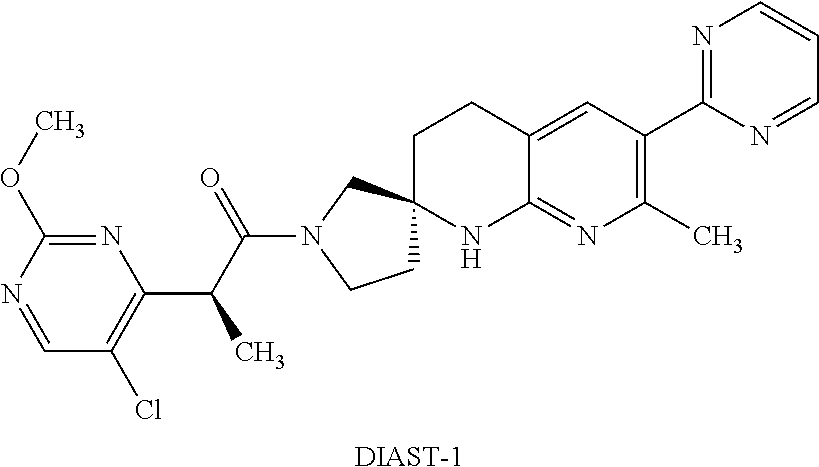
C1=NC(OC)=NC(C(C(N2CCC3(C2)CCC2=CC(C4=NC=CC=N4)=C(C)N=C2N3)=O)C)=C1Cl.[DIAST-1]
